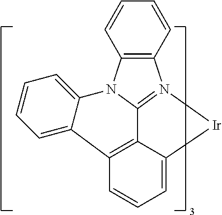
C1=C2C3=C(C=C1)C1=CC=CC=C1N1C3=N(C3=C1C=CC=C3)[Ir]2
